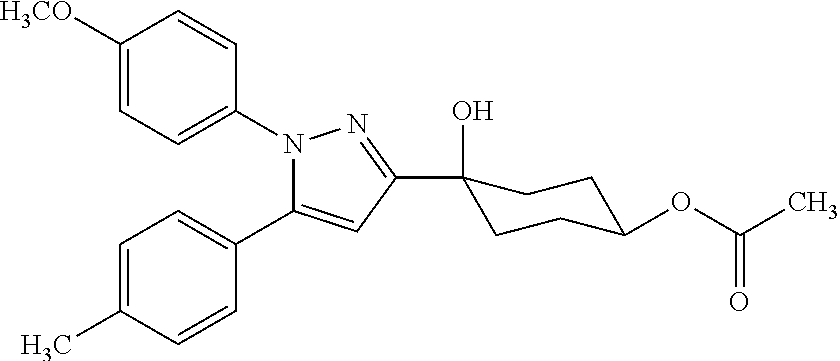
C1=C([H3CO])C=CC(N2C(C3=CC=C(C)C=C3)=CC(C3(O)CCC(OC(C)=O)CC3)=N2)=C1
